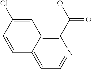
C1(C(O)=O)=C2C(=CC=N1)C=CC(Cl)=C2
